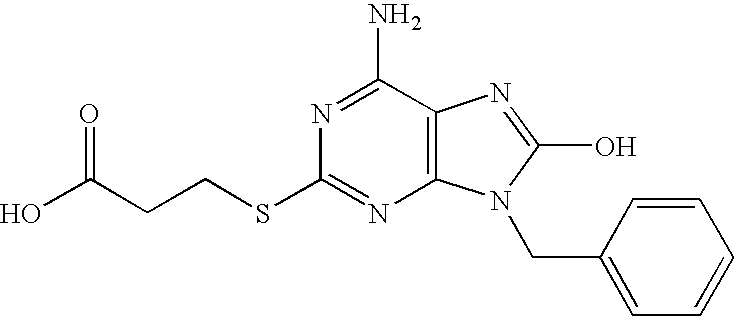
C12=C(C(N)=NC(SCCC(=O)O)=N1)N=C(O)N2CC1=CC=CC=C1
